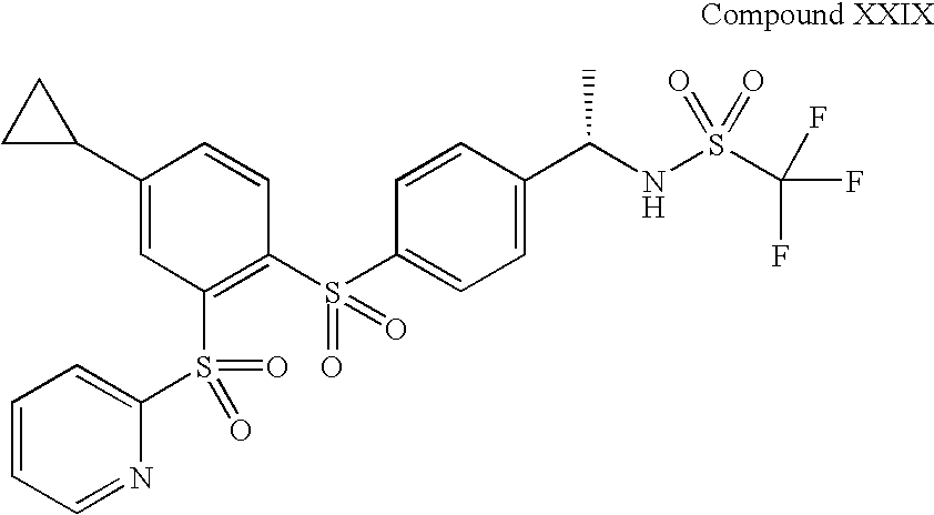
C1(C2CC2)=CC(S(C2=CC=CC=N2)(=O)=O)=C(S(C2=CC=C(C(NS(C(F)(F)F)(=O)=O)C)C=C2)(=O)=O)C=C1
